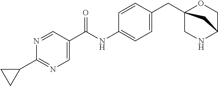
C(NC1=CC=C(CC23OCC(NC2)C3)C=C1)(=O)C1=CN=C(C2CC2)N=C1
